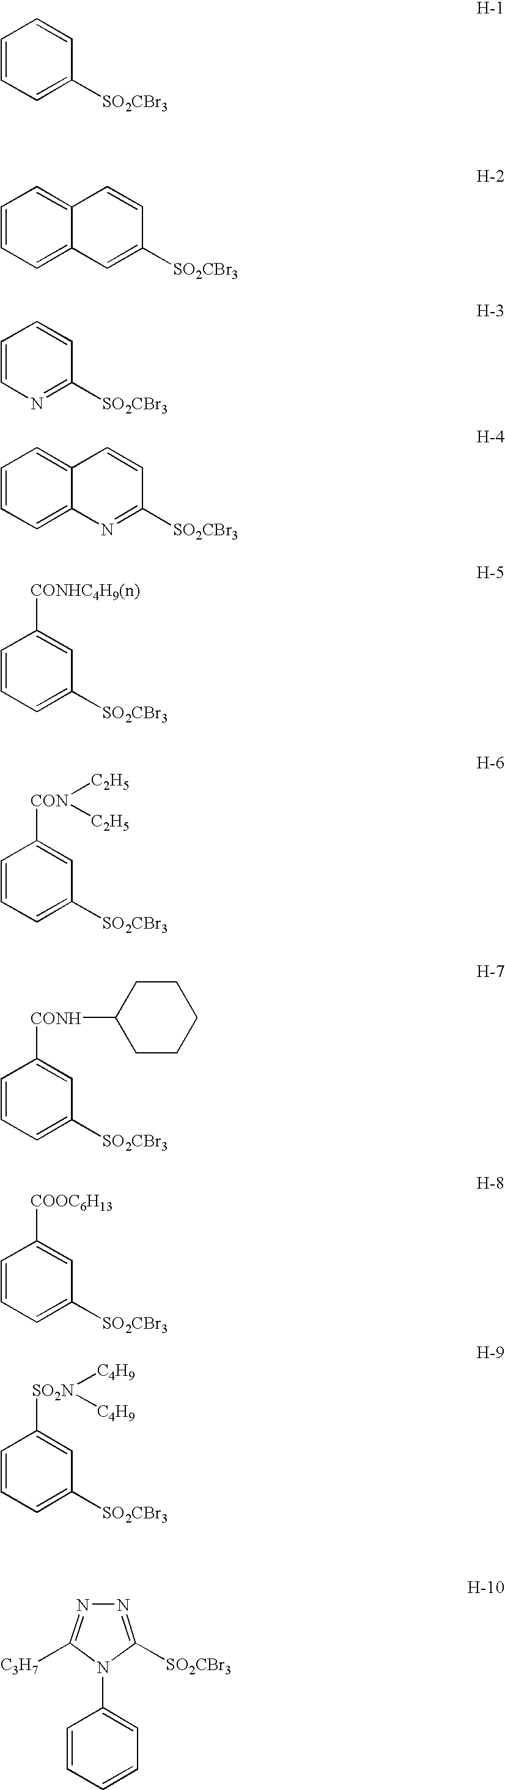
C1=CC=C([SO2CBr3])C=C1.C1=CC=C2C(=C1)C=CC([SO2CBr3])=C2.C1=CN=C([SO2CBr3])C=C1.C1=CC=C2C(=C1)C=CC([SO2CBr3])=N2.C1=CC=C([SO2CBr3])C=C1[CONHC4H9(n)].C1=CC=C([SO2CBr3])C=C1[CON]([C2H5])[C2H5].C1=CC=C([SO2CBr3])C=C1[CONH]C1CCCCC1.C1=CC=C([SO2CBr3])C=C1[COOC6H13].C1=CC=C([SO2CBr3])C=C1[SO2N]([C4H9])[C4H9].N1=C([SO2CBr3])N(C2=CC=CC=C2)C([C3H7])=N1
